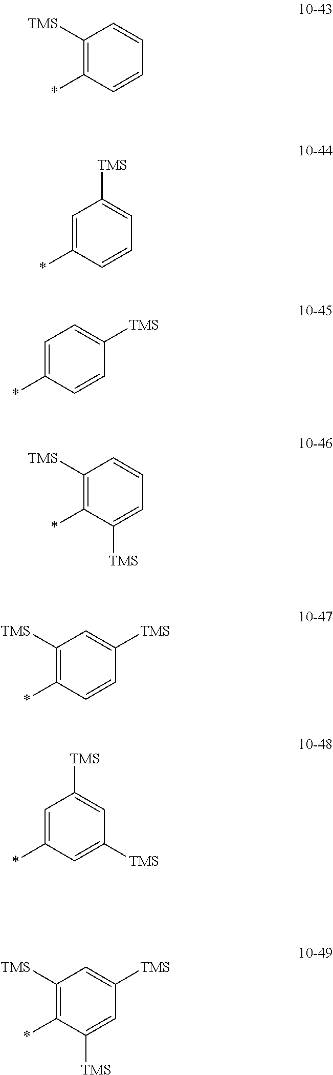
C1([TMS])=C(*)C=CC=C1.C1=C(*)C=CC=C1[TMS].C1=C(*)C=CC([TMS])=C1.C1([TMS])=C(*)C([TMS])=CC=C1.C1([TMS])=C(*)C=CC([TMS])=C1.C1=C(*)C=C([TMS])C=C1[TMS].C1([TMS])=C(*)C([TMS])=CC([TMS])=C1
